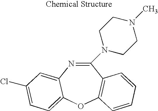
C1(N2CCN(C)CC2)=NC2=CC(Cl)=CC=C2OC2=C1C=CC=C2
